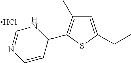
C1=C(CC)SC(C2NC=NC=C2)=C1C.Cl
